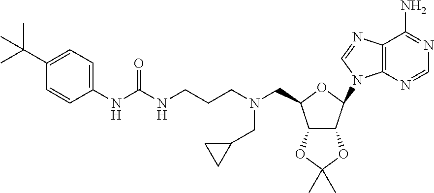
C(C1C2C(C(N3C4=C(C(N)=NC=N4)N=C3)O1)OC(C)(C)O2)N(CCCNC(NC1=CC=C(C(C)(C)C)C=C1)=O)CC1CC1
